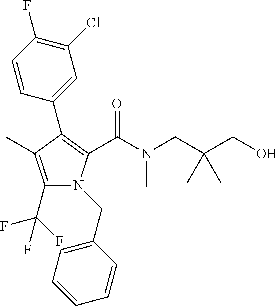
C1(C(F)(F)F)=C(C)C(C2=CC(Cl)=C(F)C=C2)=C(C(N(C)CC(CO)(C)C)=O)N1CC1=CC=CC=C1
